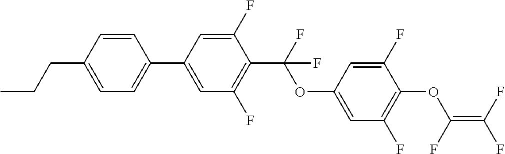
C1(CCC)=CC=C(C2=CC(F)=C(C(OC3=CC(F)=C(OC(F)=C(F)F)C(F)=C3)(F)F)C(F)=C2)C=C1
